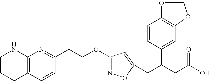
C(C(CC(O)=O)C1=CC2=C(C=C1)OCO2)C1=CC(OCCC2=NC3=C(C=C2)CCCN3)=NO1
